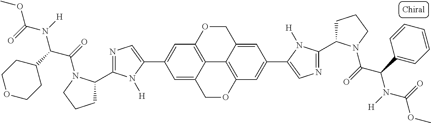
C12=C3OCC4=CC(C5=CN=C(C6CCCN6C(=O)C(C6=CC=CC=C6)N([H])C(=O)OC)N5[H])=CC(=C14)OCC2=CC(C1=CN=C(C2CCCN2C(=O)C(C2CCOCC2)N([H])C(=O)OC)N1[H])=C3
